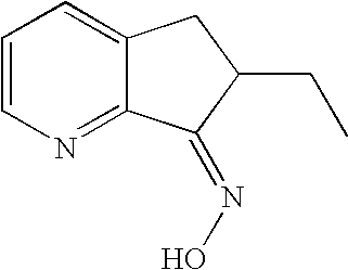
C1=CN=C2C(=C1)CC(CC)C2=NO
